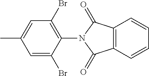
C1=C(Br)C(N2C(=O)C3=C(C2=O)C=CC=C3)=C(Br)C=C1C
